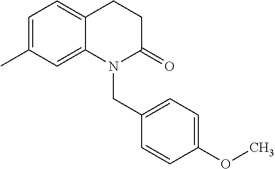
C1=C(C)C=C2C(=C1)CCC(=O)N2CC1=CC=C(OC)C=C1
